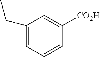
[CO2H]C1=CC(CC)=CC=C1
